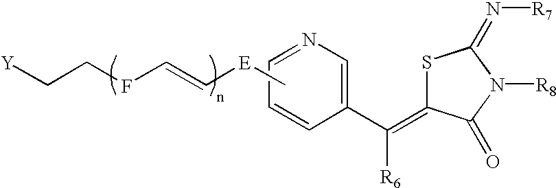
C1=NC=C(C(=C2SC(=N[R7])N([R8])C2=O)[R6])C=C1.C[E]C=CFCC[Y]
